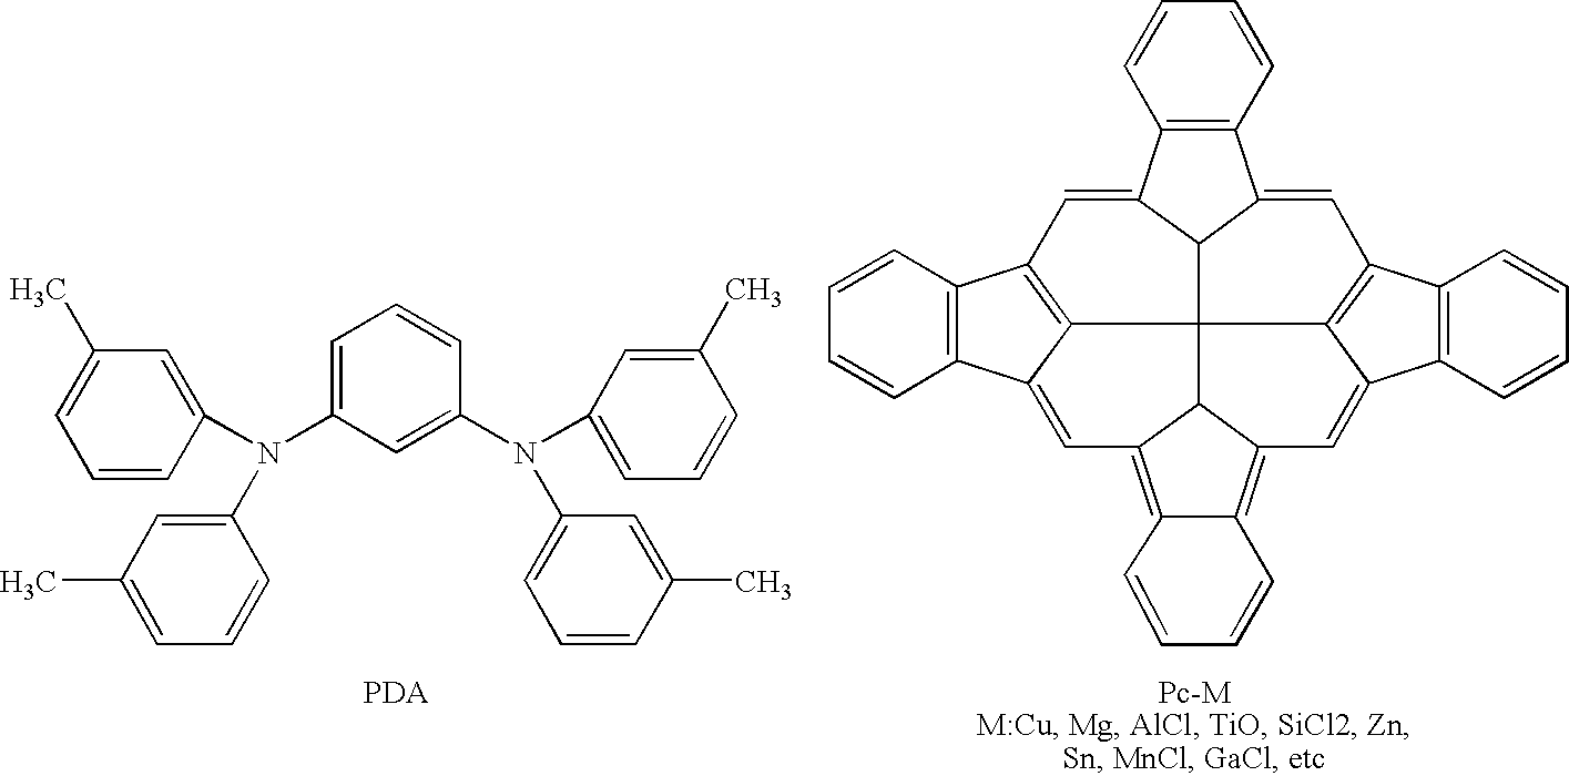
C1=C(N(C2=CC(C)=CC=C2)C2=CC(C)=CC=C2)C=C(N(C2=CC=CC(C)=C2)C2=CC=CC(C)=C2)C=C1.C12=C(C=CC=C1)C1=CC3=C4C(=CC5=C6C=CC=CC6=C6C=C7C8=C(C9=C7C4(C1C2=C9)C56)C=CC=C8)C1=C3C=CC=C1
